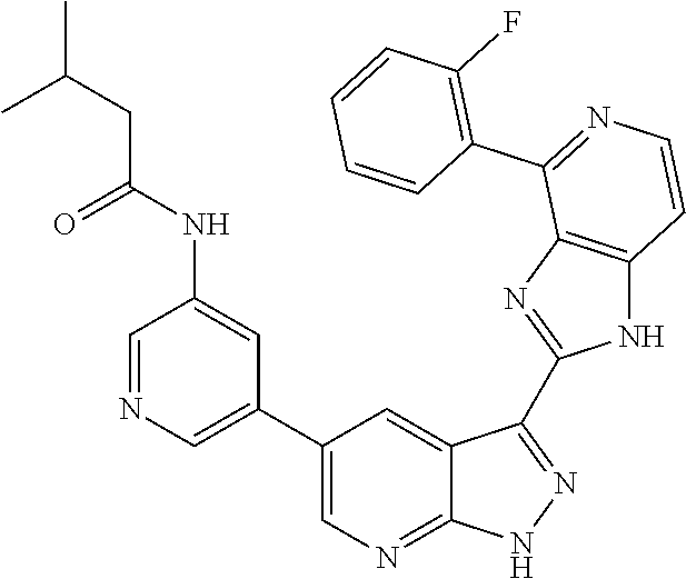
C1=NC=C(C2=CN=C3C(=C2)C(C2=NC4=C(N2)C=CN=C4C2=C(F)C=CC=C2)=NN3)C=C1NC(CC(C)C)=O
